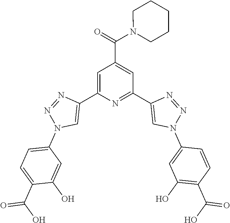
C1=C(C2=CN(C3=CC=C(C(O)=O)C(O)=C3)N=N2)N=C(C2=CN(C3=CC(O)=C(C(O)=O)C=C3)N=N2)C=C1C(=O)N1CCCCC1
